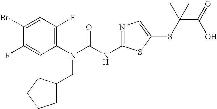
C1(Br)=CC(F)=C(N(C(NC2=NC=C(SC(C(O)=O)(C)C)S2)=O)CC2CCCC2)C=C1F
